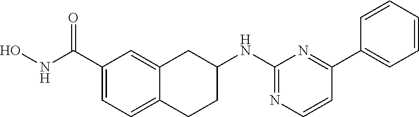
C1(C(NO)=O)=CC=C2C(=C1)CC(NC1=NC=CC(C3=CC=CC=C3)=N1)CC2
